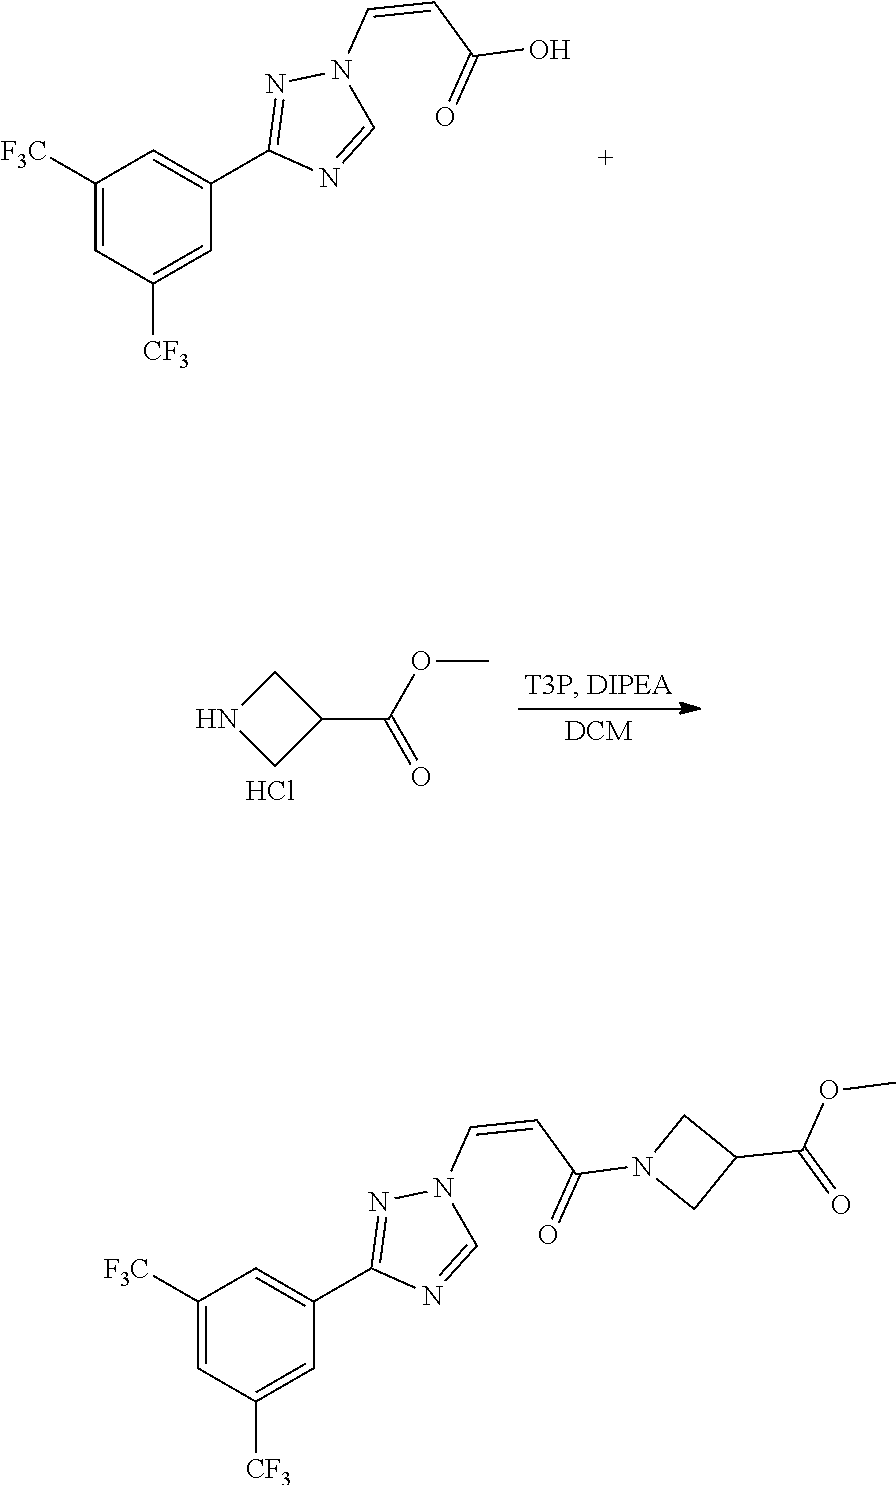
C1([F3C])=CC([CF3])=CC(C2=NN(C=CC(O)=O)C=N2)=C1.N1CC(C(OC)=O)C1.Cl.C1([F3C])=CC([CF3])=CC(C2=NN(C=CC(N3CC(C(OC)=O)C3)=O)C=N2)=C1
